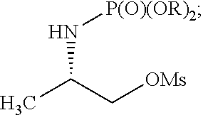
CC(C[OMs])N[P(O)(OR)2]
